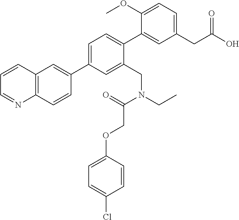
C1=C(C2=CC3=C(C=C2)N=CC=C3)C=C(CN(CC)C(=O)COC2=CC=C(Cl)C=C2)C(C2=CC(CC(O)=O)=CC=C2OC)=C1
